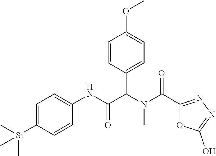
C1=C([Si](C)(C)C)C=CC(NC(C(N(C(=O)C2=NN=C(O)O2)C)C2=CC=C(OC)C=C2)=O)=C1
